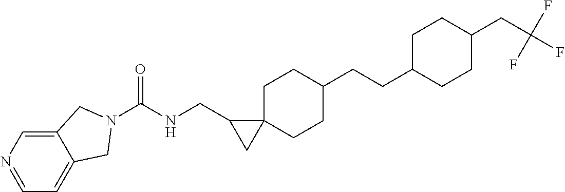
C1=NC=C2C(=C1)CN(C(NCC1CC13CCC(CCC1CCC(CC(F)(F)F)CC1)CC3)=O)C2
